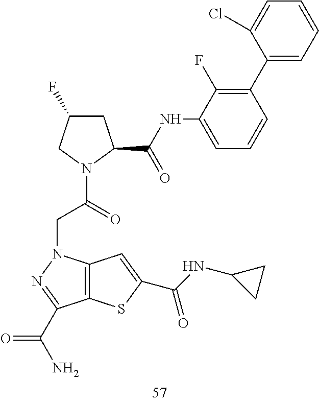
C12=C(SC(C(=O)NC3CC3)=C1)C(C(N)=O)=NN2CC(=O)N1C(C(=O)NC2=CC=CC(C3=CC=CC=C3Cl)=C2F)CC(F)C1
